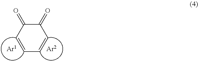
C1(=O)C(=O)C=CC=C1
